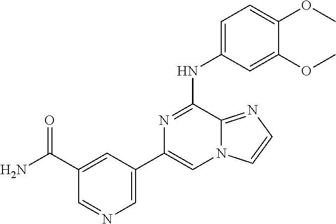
C1=C(NC2=NC(C3=CN=CC(C(N)=O)=C3)=CN3C2=NC=C3)C=C(OC)C(OC)=C1
